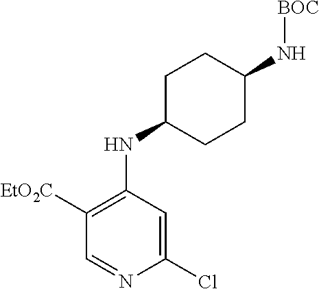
C1(NC2=C([EtO2C])C=NC(Cl)=C2)CCC(N[BOC])CC1
